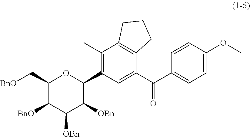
C1(C)=C(C2OC(C[BnO])C([BnO])C([OBn])C2[OBn])C=C(C(C2=CC=C(OC)C=C2)=O)C2=C1CCC2
